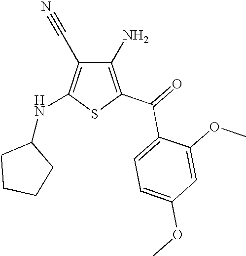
C1(N)=C(C(=O)C2=CC=C(OC)C=C2OC)SC(NC2CCCC2)=C1C#N
